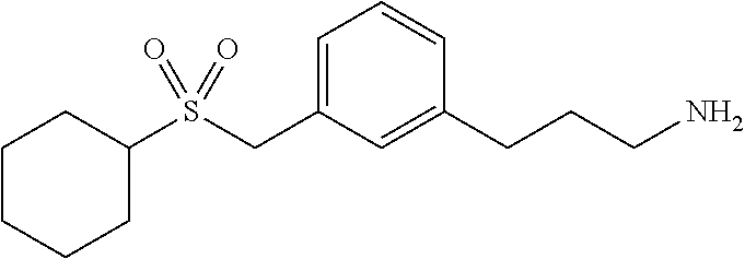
C1=C(CS(C2CCCCC2)(=O)=O)C=C(CCCN)C=C1
